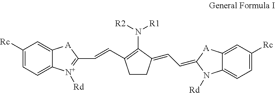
C1([Rc])=CC=C2C(=C1)[A]C(C=CC1=C(N([R1])[R2])C(=CC=C3[A]C4=CC([Rc])=CC=C4N3[Rd])CC1)=[N+]2[Rd]
